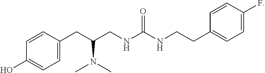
C1=C(CC(CNC(NCCC2=CC=C(F)C=C2)=O)N(C)C)C=CC(O)=C1
